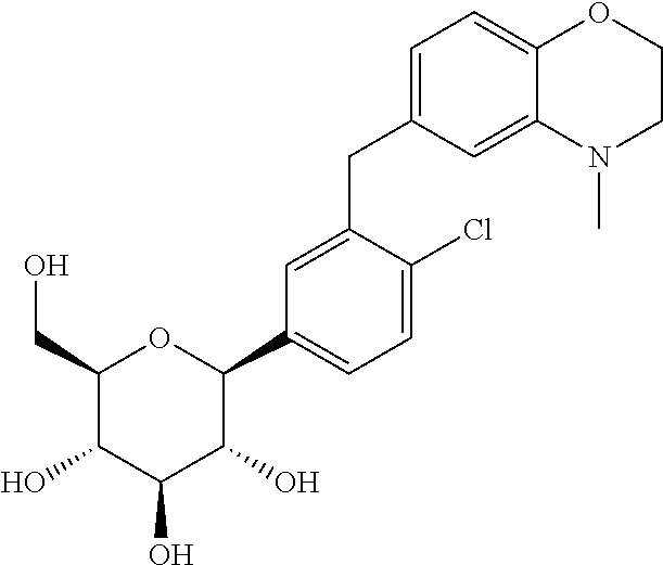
C1(CO)C(O)C(O)C(O)C(C2=CC=C(Cl)C(CC3=CC=C4C(=C3)N(C)CCO4)=C2)O1
